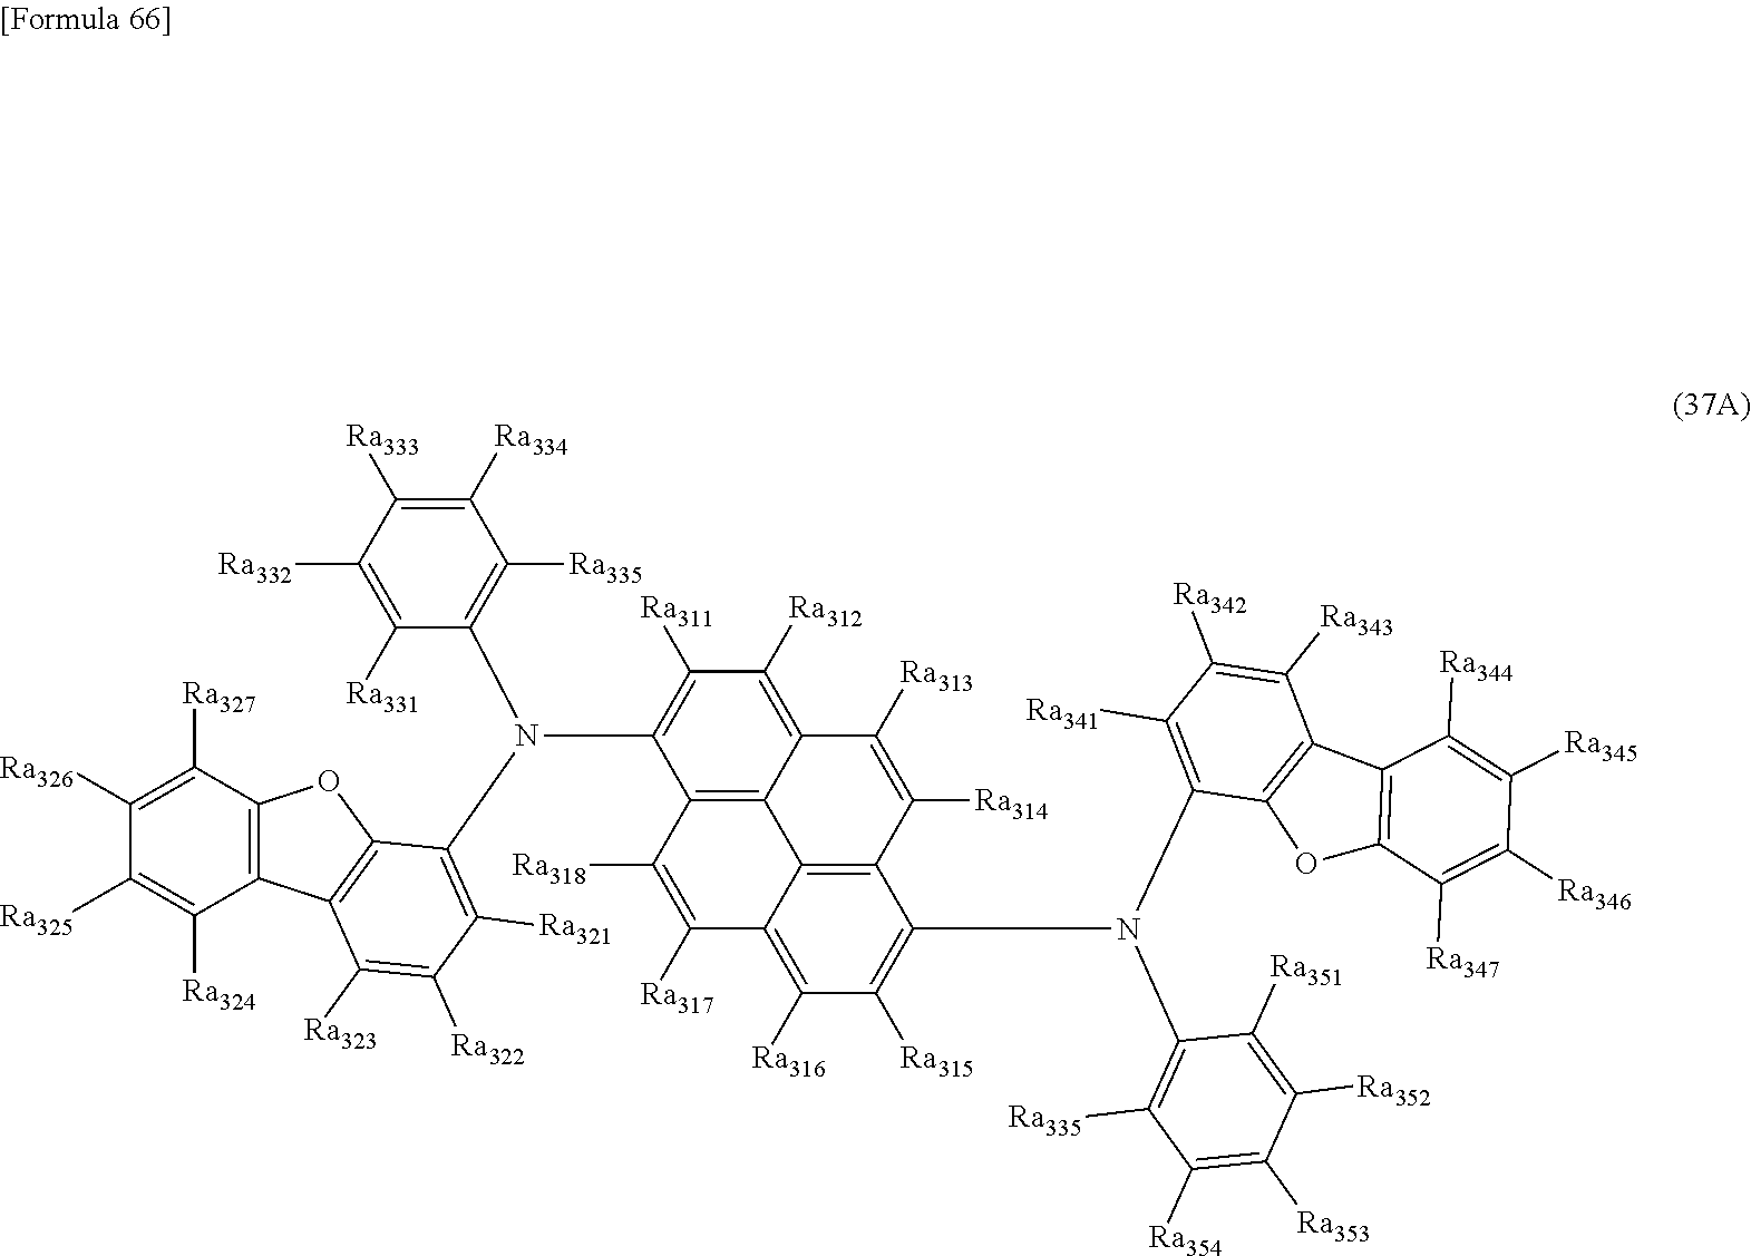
C12=C(C([Ra327])=C([Ra326])C([Ra325])=C1[Ra324])OC1=C2C([Ra323])=C([Ra322])C([Ra321])=C1N(C1=C([Ra311])C([Ra312])=C2C3=C1C([Ra318])=C([Ra317])C1=C([Ra316])C([Ra315])=C(N(C4=C([Ra335])C([Ra354])=C([Ra353])C([Ra352])=C4[Ra351])C4=C([Ra341])C([Ra342])=C([Ra343])C5=C4OC4=C5C([Ra344])=C([Ra345])C([Ra346])=C4[Ra347])C(=C31)C([Ra314])=C2[Ra313])C1=C([Ra335])C([Ra334])=C([Ra333])C([Ra332])=C1[Ra331]
